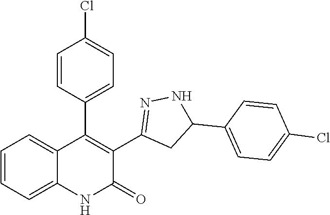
C1=CC(C2=C(C3=NNC(C4=CC=C(Cl)C=C4)C3)C(=O)NC3=CC=CC=C23)=CC=C1Cl
